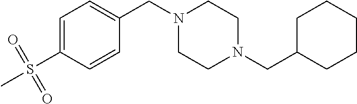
C1=C(S(C)(=O)=O)C=CC(CN2CCN(CC3CCCCC3)CC2)=C1
